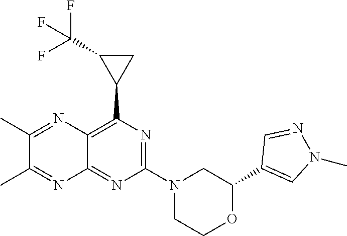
C1(C2=CN(C)N=C2)OCCN(C2=NC(C3CC3C(F)(F)F)=C3C(=N2)N=C(C)C(C)=N3)C1
